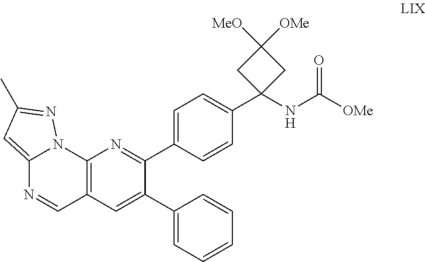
C12=CC(C)=NN1C1=C(C=N2)C=C(C2=CC=CC=C2)C(C2=CC=C(C3(NC([OMe])=O)CC([MeO])([OMe])C3)C=C2)=N1
